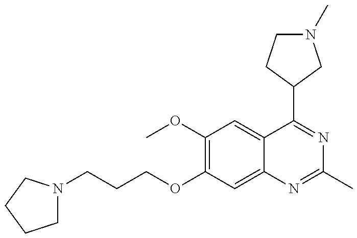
C1N(CCCOC2=C(OC)C=C3C(=C2)N=C(C)N=C3C2CCN(C)C2)CCC1
